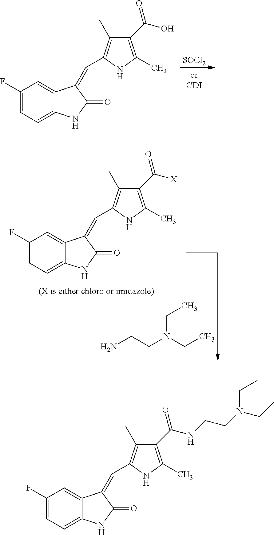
C1(F)=CC=C2C(=C1)C(=CC1=C(C)C(C(O)=O)=C(C)N1)C(=O)N2.[SOCl2].C1(F)=CC=C2C(=C1)C(=CC1=C(C)C(C([X])=O)=C(C)N1)C(=O)N2.NCCN(CC)CC.C1(F)=CC=C2C(=C1)C(=CC1=C(C)C(C(NCCN(CC)CC)=O)=C(C)N1)C(=O)N2
